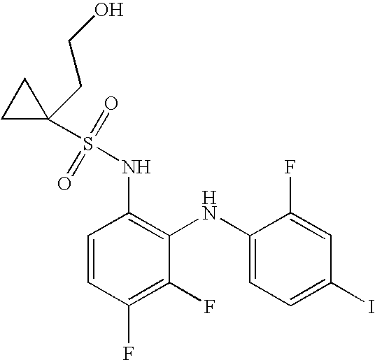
C1=CC(F)=C(F)C(NC2=CC=C(I)C=C2F)=C1NS(C1(CCO)CC1)(=O)=O
